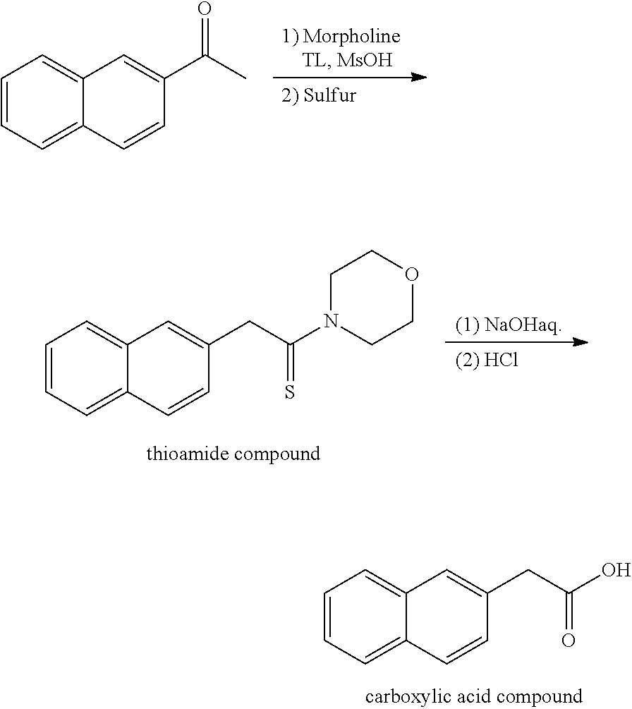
C1=CC=C2C(=C1)C=C(CC(N1CCOCC1)=S)C=C2.C1=CC=C2C(=C1)C=C(C(C)=O)C=C2.C1=CC=C2C(=C1)C=C(CC(O)=O)C=C2
